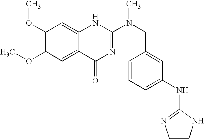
C1(OC)=C(OC)C=C2C(=C1)NC(N(CC1=CC(NC3=NCCN3)=CC=C1)C)=NC2=O
